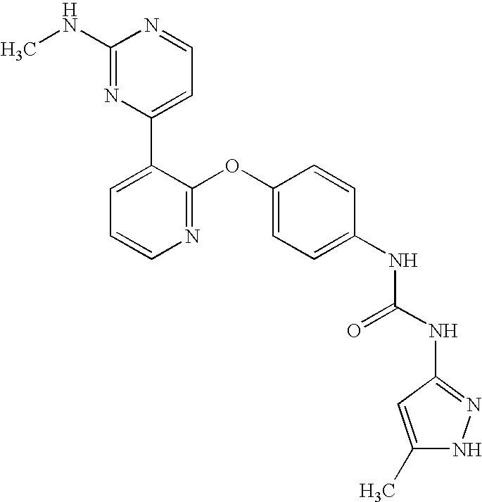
C1(NC)=NC(C2=CC=CN=C2OC2=CC=C(NC(NC3=NNC(C)=C3)=O)C=C2)=CC=N1
